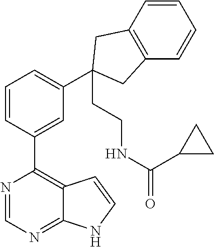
C1=CC(C2=C3C(=NC=N2)NC=C3)=CC(C2(CCNC(=O)C3CC3)CC3=C(C=CC=C3)C2)=C1
